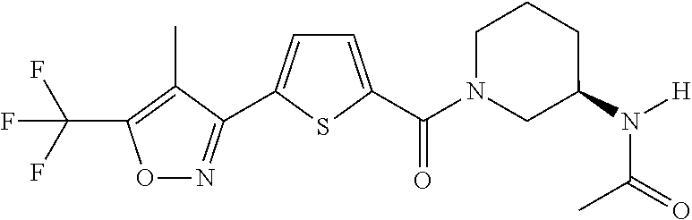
O1N=C(C2=CC=C(C(N3CC(N([H])C(C)=O)CCC3)=O)S2)C(C)=C1C(F)(F)F
